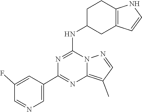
CC1=C2N(N=C1)C(NC1CC3=C(CC1)NC=C3)=NC(C1=CN=CC(F)=C1)=N2
